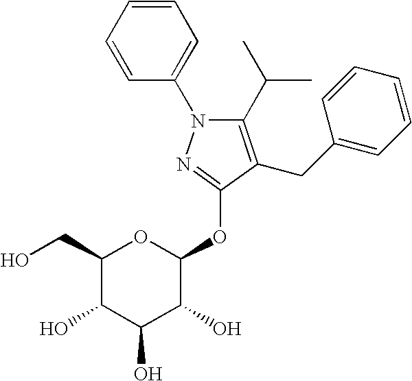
C1(C(C)C)=C(CC2=CC=CC=C2)C(OC2OC(CO)C(O)C(O)C2O)=NN1C1=CC=CC=C1
